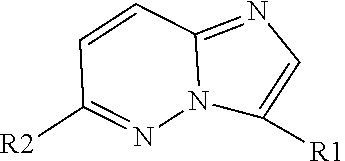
N12C([R1])=CN=C1C=CC([R2])=N2
